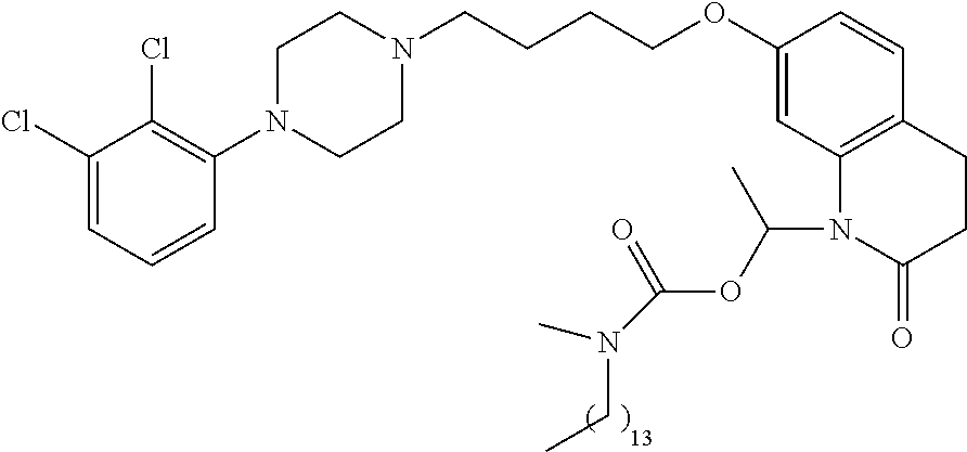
C1(Cl)=CC=CC(N2CCN(CCCCOC3=CC4=C(C=C3)CCC(=O)N4C(C)OC(=O)N(CC)C)CC2)=C1Cl
